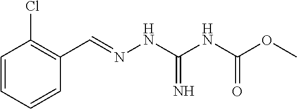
C1=CC=CC(C=NNC(NC(OC)=O)=N)=C1Cl
